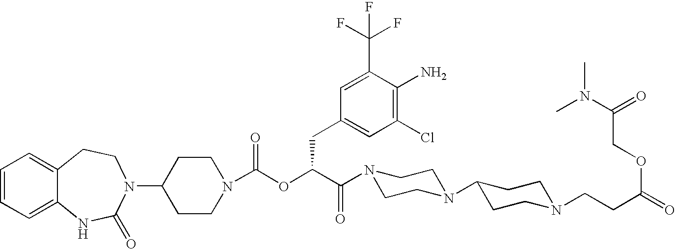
C1=CC=C2C(=C1)CCN(C1CCN(C(OC(C(N3CCN(C4CCN(CCC(=O)OCC(N(C)C)=O)CC4)CC3)=O)CC3=CC(Cl)=C(N)C(C(F)(F)F)=C3)=O)CC1)C(=O)N2
